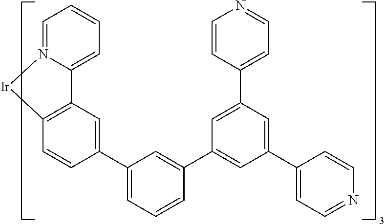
C12=CC=CC=N1[Ir]C1=C2C=C(C2=CC=CC(C3=CC(C4=CC=NC=C4)=CC(C4=CC=NC=C4)=C3)=C2)C=C1
